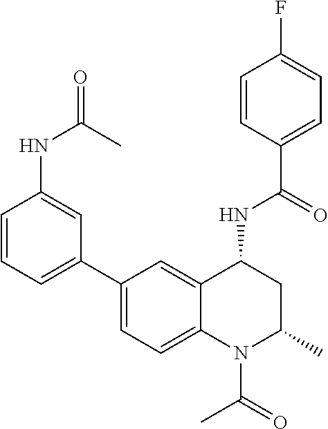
C(C1=CC=C(F)C=C1)(=O)NC1CC(C)N(C(C)=O)C2=CC=C(C3=CC=CC(NC(=O)C)=C3)C=C12
